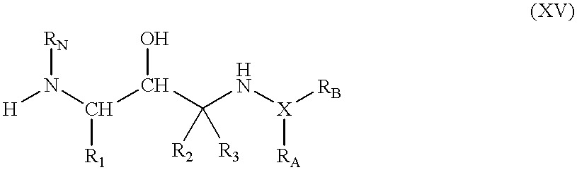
[H]N(C([R1])C(O)C(N[X]([RB])[RA])([R2])[R3])[RN]
